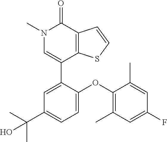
C1=CSC2=C1C(=O)N(C)C=C2C1=CC(C(C)(C)O)=CC=C1OC1=C(C)C=C(F)C=C1C
